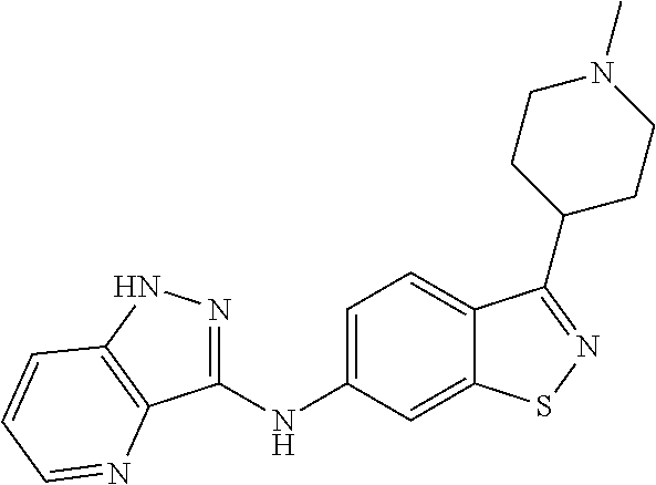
C1(NC2=CC=C3C(=C2)SN=C3C2CCN(C)CC2)=NNC2=C1N=CC=C2
